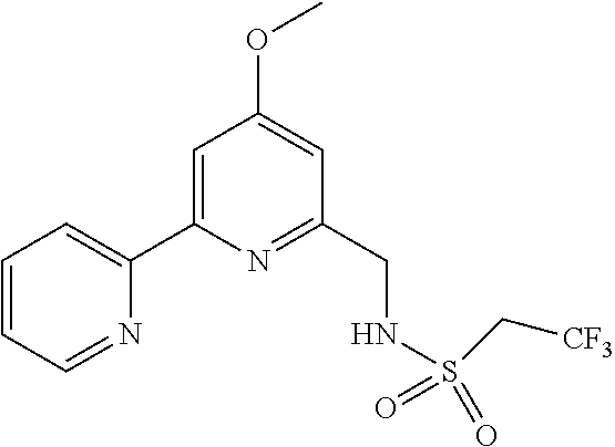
C1=CC=NC(C2=CC(OC)=CC(CNS(C[CF3])(=O)=O)=N2)=C1
